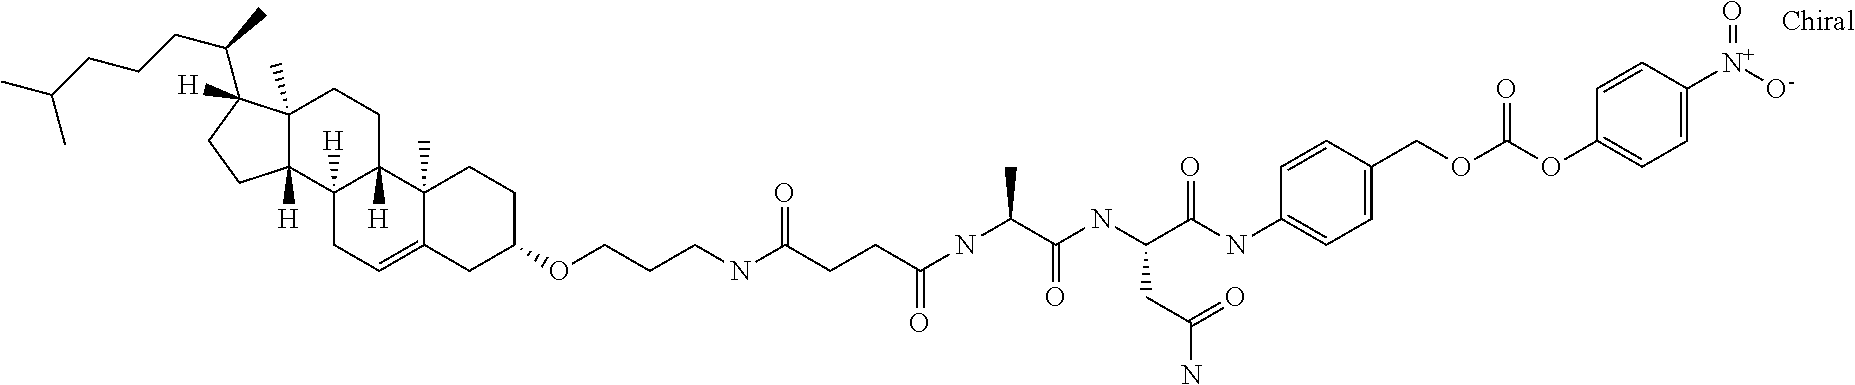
C12([H])CC=C3C(C)(C1([H])CCC1(C)C2([H])CCC1(C(C)CCCC(C)C)[H])CCC(OCCCNC(CCC(NC(C(NC(C(NC1=CC=C(COC(OC2=CC=C([N+]([O-])=O)C=C2)=O)C=C1)=O)CC(N)=O)=O)C)=O)=O)C3
